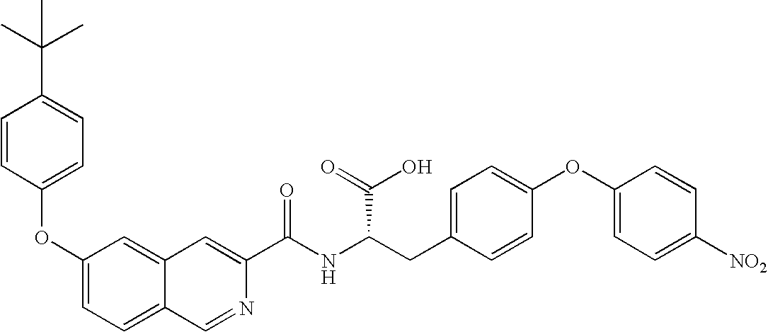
O(C1=CC=C2C(=C1)C=C(C(NC(CC1=CC=C(OC3=CC=C([NO2])C=C3)C=C1)C(O)=O)=O)N=C2)C1=CC=C(C(C)(C)C)C=C1
